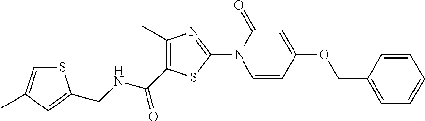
C1=C(OCC2=CC=CC=C2)C=CN(C2=NC(C)=C(C(NCC3=CC(C)=CS3)=O)S2)C1=O
